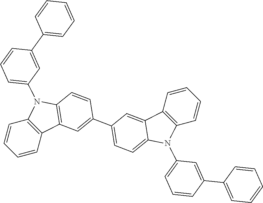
C1=CC2=C(C=C1)N(C1=CC=CC(C3=CC=CC=C3)=C1)C1=C2C=C(C2=CC=C3C(=C2)C2=C(N3C3=CC=CC(C4=CC=CC=C4)=C3)C=CC=C2)C=C1
